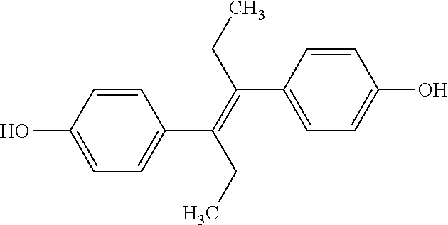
C1(O)=CC=C(C(=C(CC)C2=CC=C(O)C=C2)CC)C=C1
